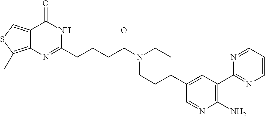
C12=CSC(C)=C1N=C(CCCC(N1CCC(C3=CC(C4=NC=CC=N4)=C(N)N=C3)CC1)=O)NC2=O
